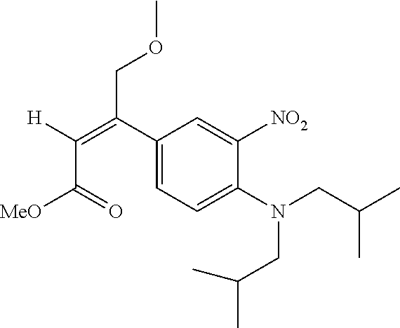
C1(C(=C([H])C([MeO])=O)COC)=CC=C(N(CC(C)C)CC(C)C)C([NO2])=C1
